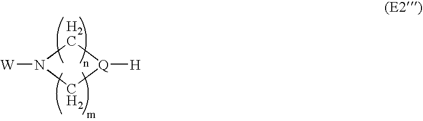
N1([W])C[Q]([H])C1
